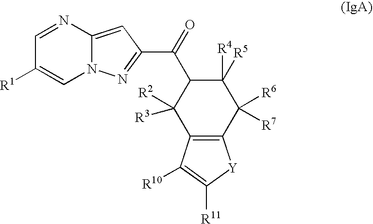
N12C(=CC(C(=O)C3C([R2])([R3])C4=C(C([R6])([R7])C3([R4])[R5])[Y]C([R11])=C4[R10])=N1)N=CC([R1])=C2
